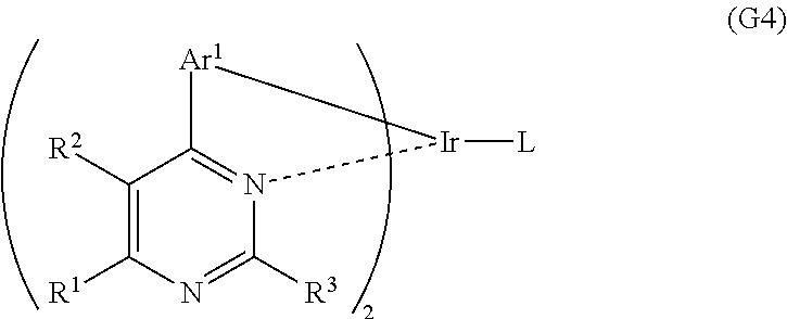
C1([R2])=C([R1])N=C([R3])N2=C1[Ar1][Ir]2[L]
